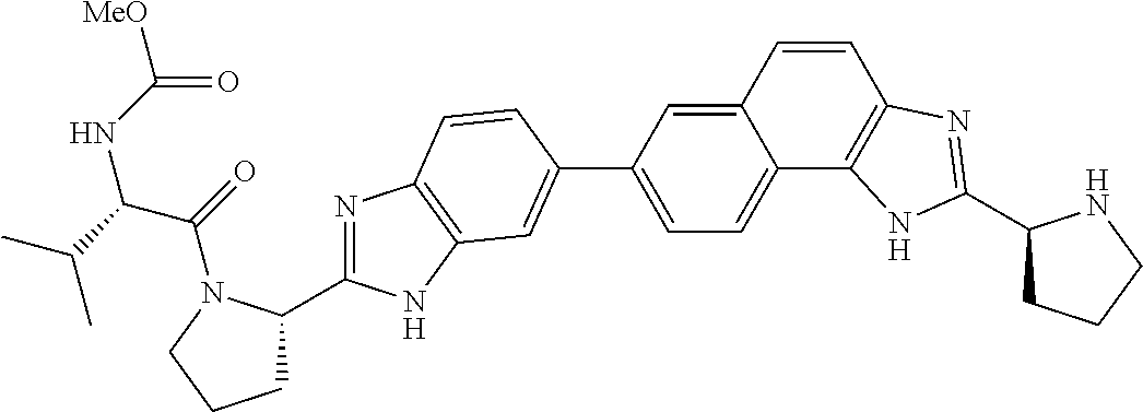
N1=C(C2CCCN2C(=O)C(C(C)C)NC([MeO])=O)NC2=C1C=CC(C1=CC=C3C(=C1)C=CC1=C3NC(C3CCCN3)=N1)=C2
